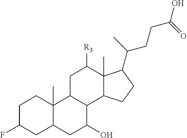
C1C(F)CC2C(C)(C1)C1C(C(O)C2)C2C(C)(C([R3])C1)C(C(C)CCC(O)=O)CC2
